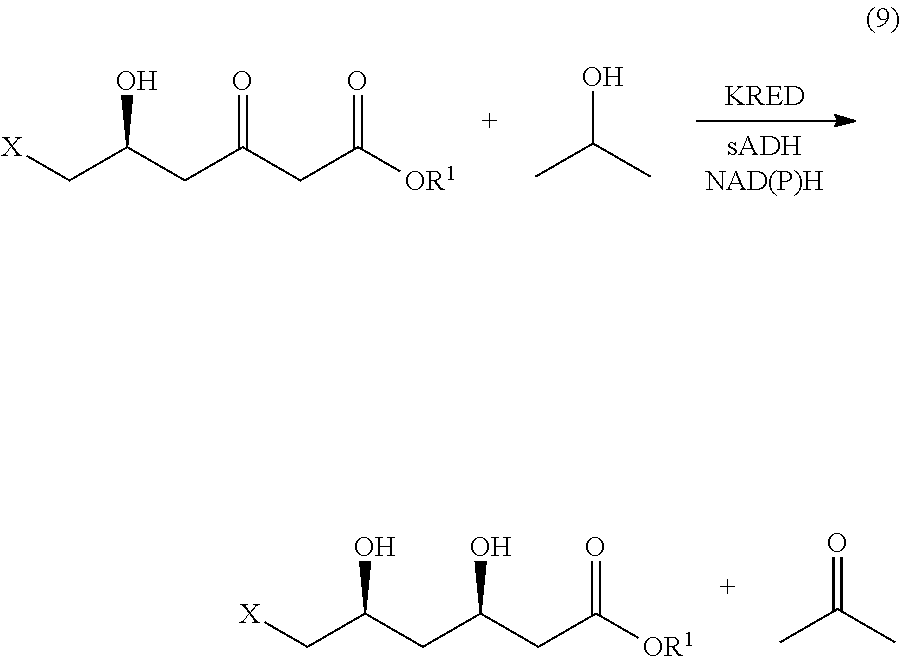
[X]CC(CC(CC([OR1])=O)=O)O.OC(C)C.[X]CC(CC(CC([OR1])=O)O)O.O=C(C)C
